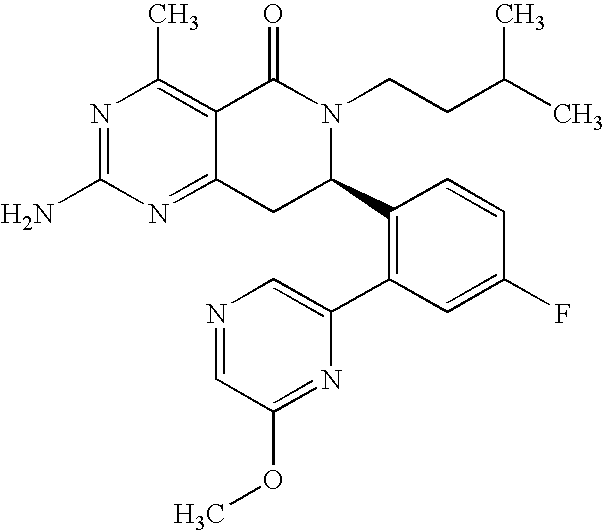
C12=NC(N)=NC(C)=C1C(=O)N(CCC(C)C)C(C1=C(C3=CN=CC(OC)=N3)C=C(F)C=C1)C2
